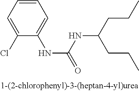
C1(NC(=O)NC(CCC)CCC)=CC=CC=C1Cl
